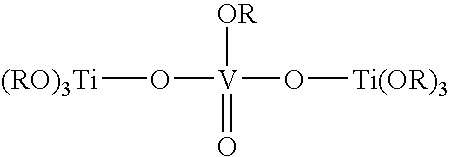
[(RO)3Ti]O[V](O[Ti(OR)3])(=O)[OR]
